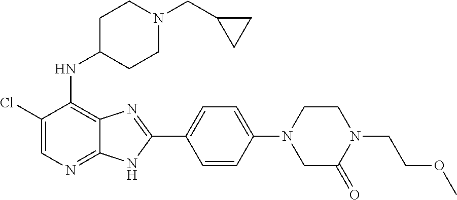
ClC1=CN=C2C(=C1NC1CCN(CC3CC3)CC1)N=C(C1=CC=C(N3CC(=O)N(CCOC)CC3)C=C1)N2
